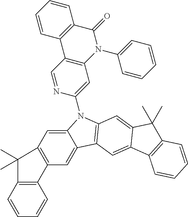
C12=CC3=C(C=C1C1=C(N2C2=CC4=C(C=N2)C2=C(C(=O)N4C4=CC=CC=C4)C=CC=C2)C=C2C(=C1)C1=C(C2(C)C)C=CC=C1)C1=C(C=CC=C1)C3(C)C
